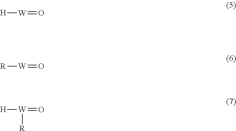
[H][W]=O.[R][W]=O.[H][W](=O)[R]
